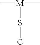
C[M](C)SC
